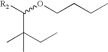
C(C(CC)(C)C)([R2])OCCCC
